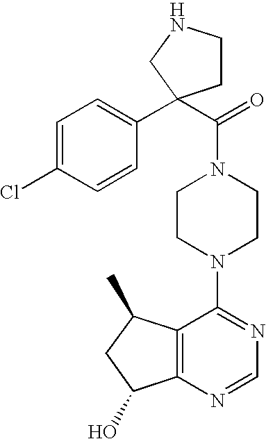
C12=C(N=CN=C1N1CCN(C(=O)C3(C4=CC=C(Cl)C=C4)CCNC3)CC1)C(O)CC2C
